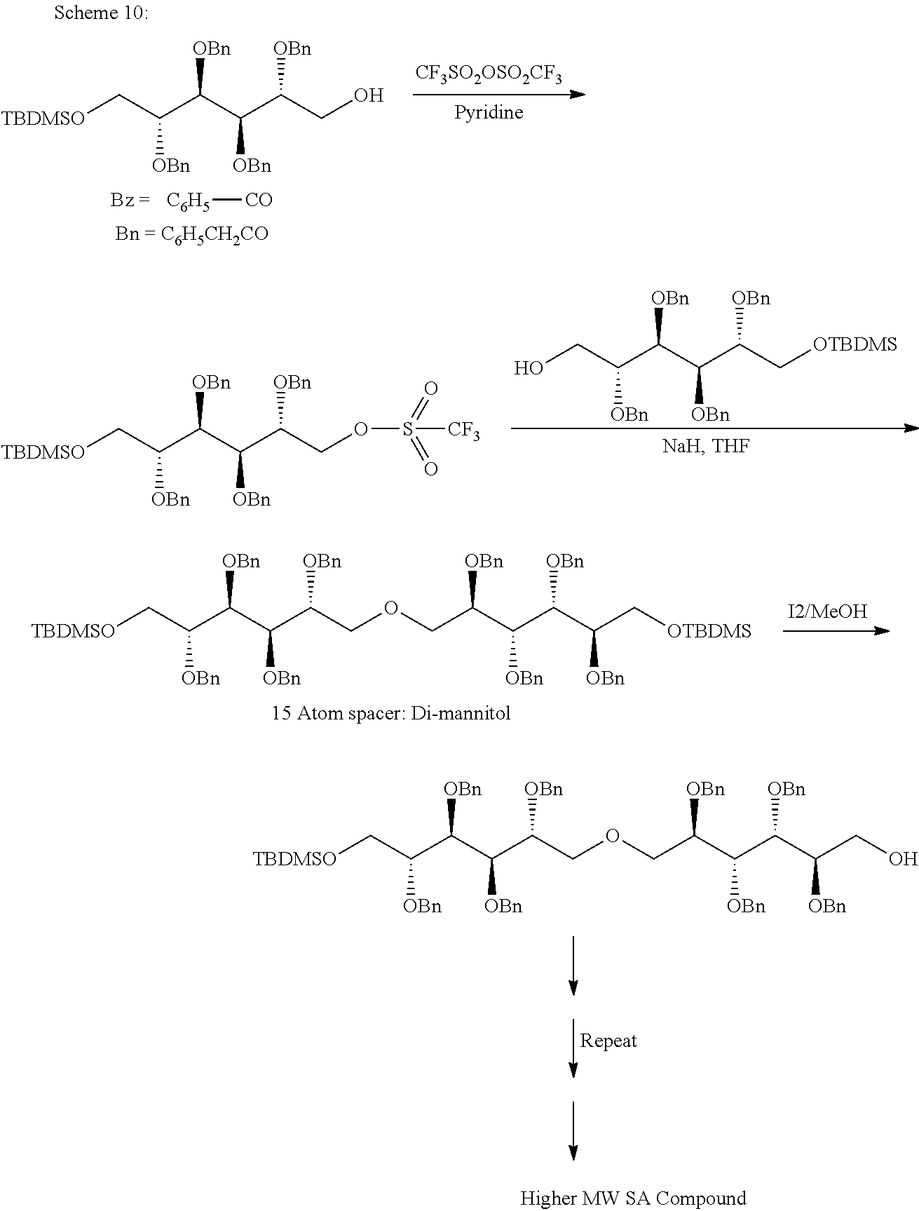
OCC(C(C(C(C[OTBDMS])[OBn])[OBn])[OBn])[OBn].[TBDMSO]CC(C(C(C(COS(=O)(=O)[CF3])[OBn])[OBn])[OBn])[OBn].[TBDMSO]CC(C(C(C(COCC(C(C(C(C[OTBDMS])[OBn])[OBn])[OBn])[OBn])[OBn])[OBn])[OBn])[OBn].[TBDMSO]CC(C(C(C(COCC(C(C(C(CO)[OBn])[OBn])[OBn])[OBn])[OBn])[OBn])[OBn])[OBn].[C6H5][CO].[CF3SO2OSO2CF3].[TBDMSO]CC(C(C(C(CO)[OBn])[OBn])[OBn])[OBn]
